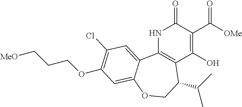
N1C2=C(C(O)=C(C([OMe])=O)C1=O)C(C(C)C)COC1=CC(OCCC[MeO])=C(Cl)C=C21
